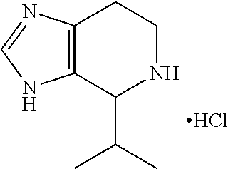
C12=C(N=CN1)CCNC2C(C)C.Cl
